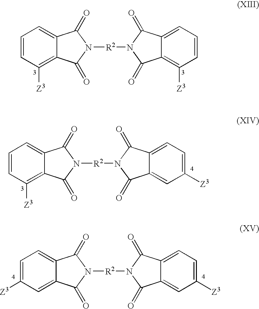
C1=CC([Z3])=C2C(=C1)C(=O)N([R2]N1C(=O)C3=C([Z3])C=CC=C3C1=O)C2=O.C1=CC([Z3])=C2C(=C1)C(=O)N([R2]N1C(=O)C3=CC([Z3])=CC=C3C1=O)C2=O.C1=C([Z3])C=C2C(=C1)C(=O)N([R2]N1C(=O)C3=CC([Z3])=CC=C3C1=O)C2=O
